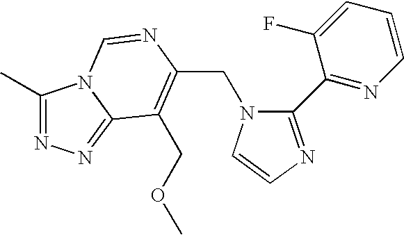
C(N1C(C2=NC=CC=C2F)=NC=C1)C1=C(COC)C2=NN=C(C)N2C=N1
